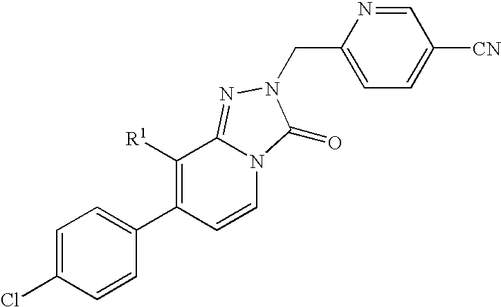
[R1]C1=C(C2=CC=C(Cl)C=C2)C=CN2C1=NN(CC1=CC=C([CN])C=N1)C2=O
